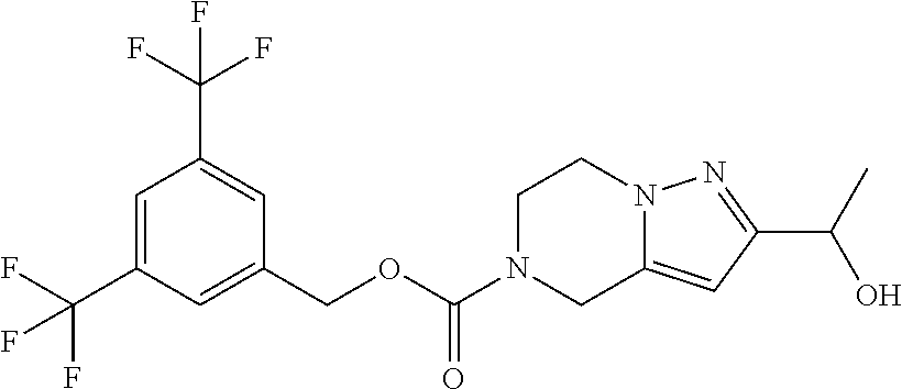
C1=C(C(F)(F)F)C=C(COC(N2CC3=CC(C(O)C)=NN3CC2)=O)C=C1C(F)(F)F
